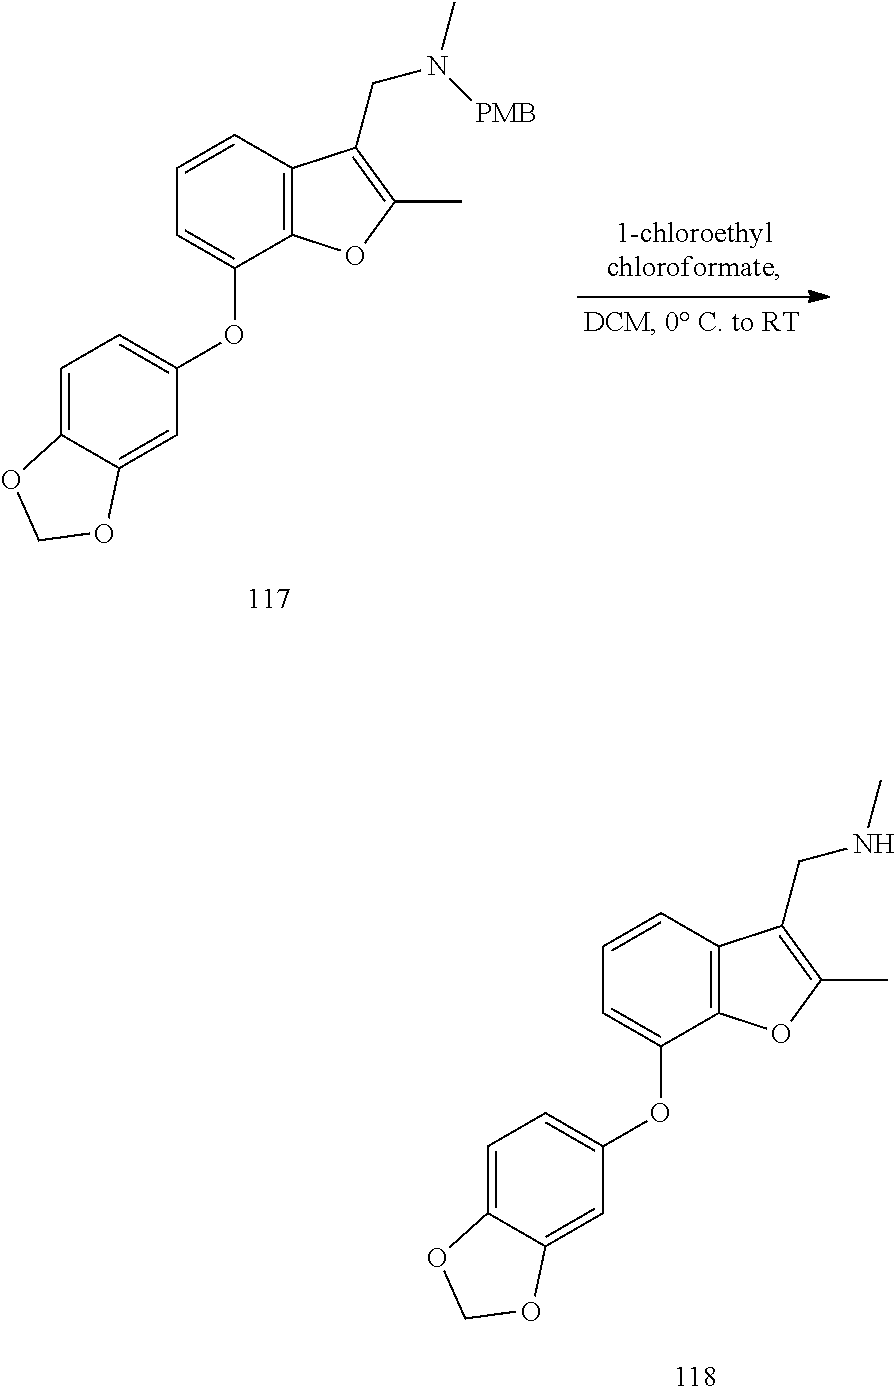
C1=C2C(=CC(OC3=CC=CC4=C3OC(C)=C4CNC)=C1)OCO2.C1=C2C(=CC(OC3=CC=CC4=C3OC(C)=C4CN(C)[PMB])=C1)OCO2
